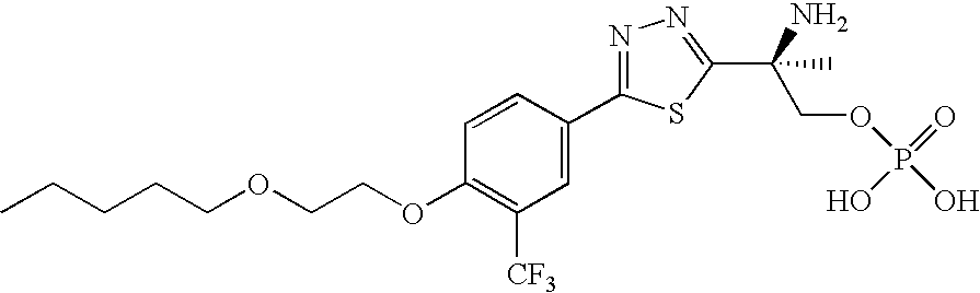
C1=CC(C2=NN=C(C(C)(N)COP(O)(=O)O)S2)=CC([CF3])=C1OCCOCCCCC
